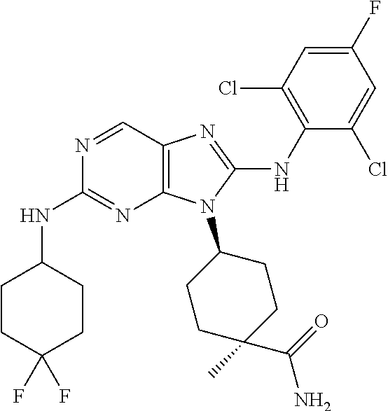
N1=CC2=C(N=C1NC1CCC(F)(F)CC1)N(C1CCC(C)(C(=O)N)CC1)C(NC1=C(Cl)C=C(F)C=C1Cl)=N2
